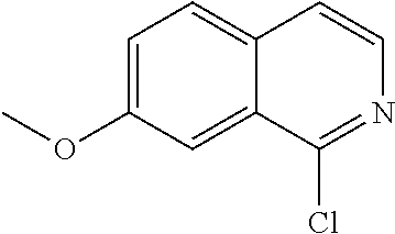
C1=C(OC)C=C2C(=C1)C=CN=C2Cl
